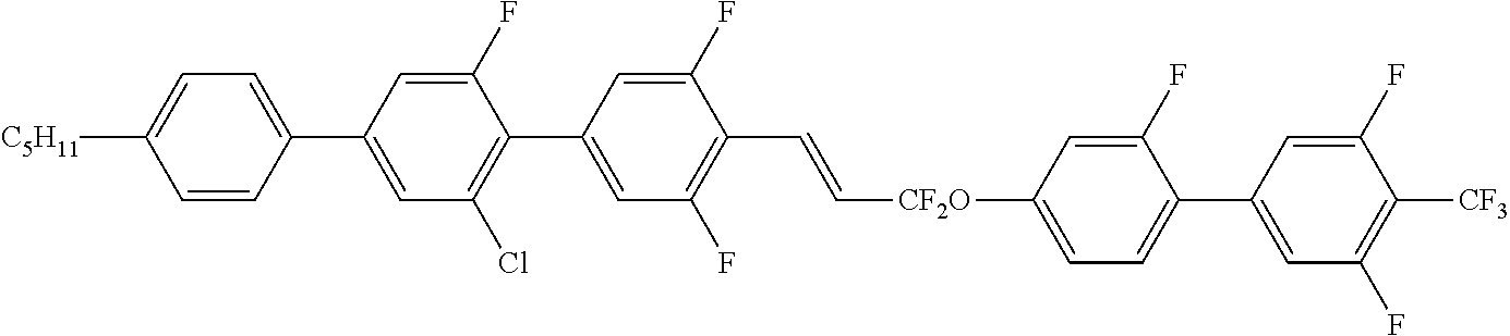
C1=C(C2=CC(Cl)=C(C3=CC(F)=C(C=C[CF2O]C4=CC=C(C5=CC(F)=C([CF3])C(F)=C5)C(F)=C4)C(F)=C3)C(F)=C2)C=CC([C5H11])=C1
